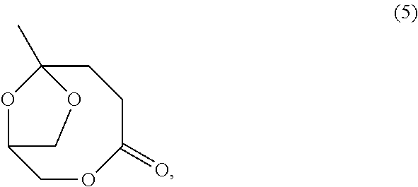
O1C2COC(=O)CCC1(C)OC2
